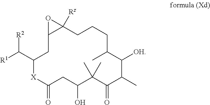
[R1]C([R2])C1[X]C(=O)CC(O)C(C)(C)C(=O)C(C)C([OH])C(C)CCCC2([Rz])C(C1)O2
